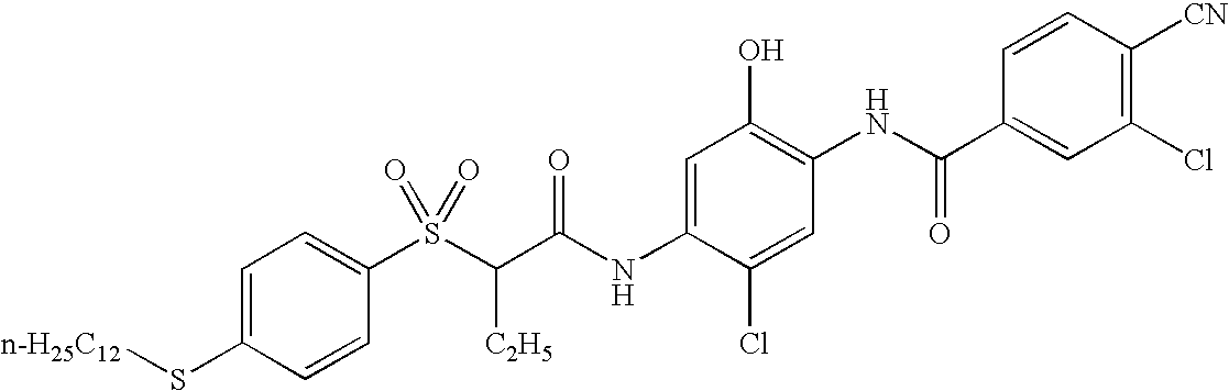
C1=C(S[n-H25C12])C=CC(S(C(C(NC2=CC(O)=C(NC(C3=CC(Cl)=C([CN])C=C3)=O)C=C2Cl)=O)[C2H5])(=O)=O)=C1
